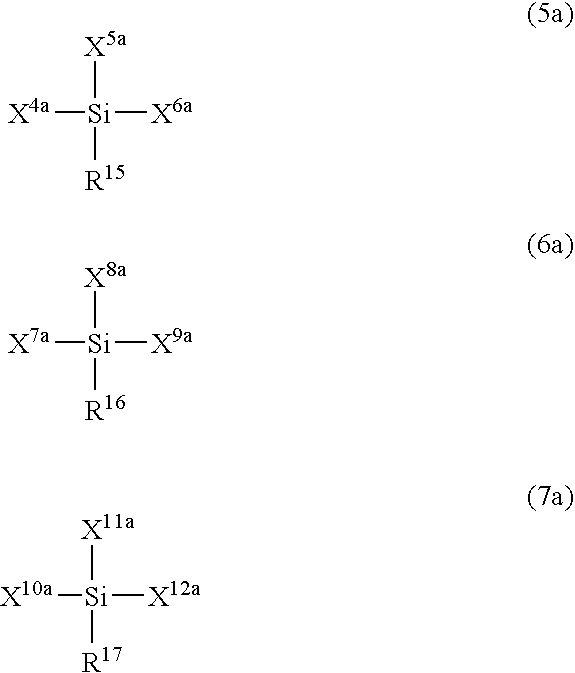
[Si]([X5a])([R15])([X6a])[X4a].[Si]([X8a])([R16])([X9a])[X7a].[Si]([X11a])([R17])([X12a])[X10a]
